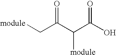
[module]CC(C(C(O)=O)[module])=O
